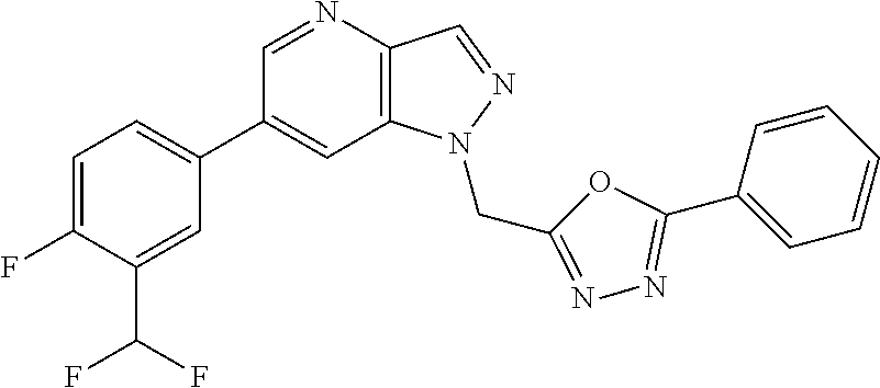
C1(C2=CC=C(F)C(C(F)F)=C2)=CC2=C(C=NN2CC2=NN=C(C3=CC=CC=C3)O2)N=C1
